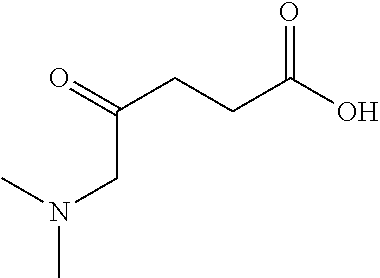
OC(CCC(=O)CN(C)C)=O
